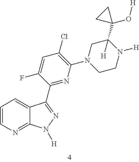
C1=CN=C2C(=C1)C(C1=NC(N3CCN([H])C(C4(O[H])CC4)([H])C3)=C(Cl)C=C1F)=NN2[H]
